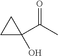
C1C(O)(C(C)=O)C1
